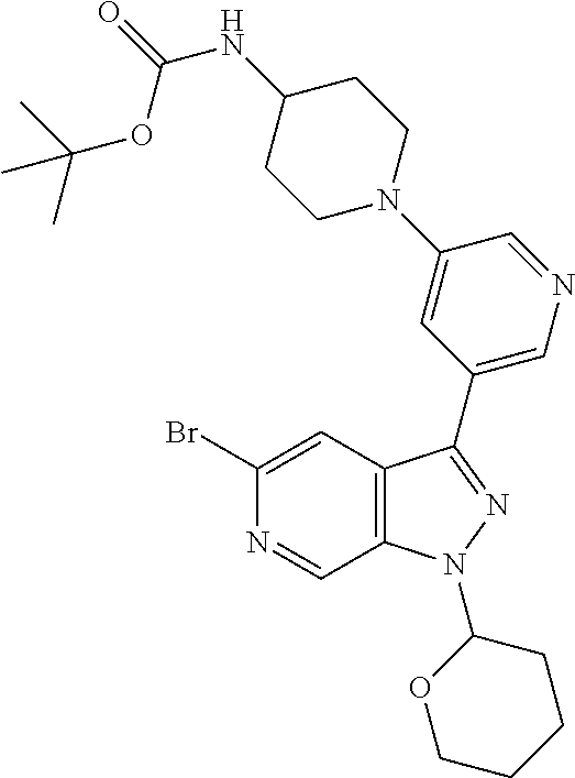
C1(Br)=CC2=C(C=N1)N(C1CCCCO1)N=C2C1=CN=CC(N2CCC(NC(OC(C)(C)C)=O)CC2)=C1
